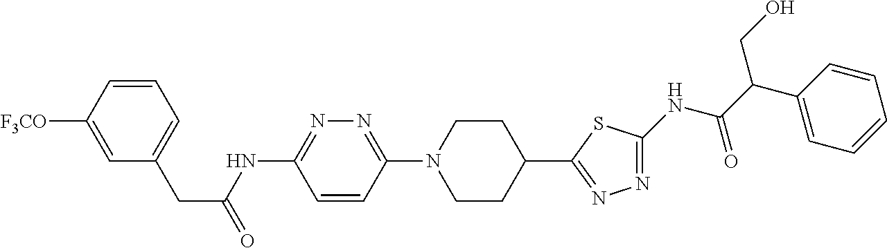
C1=C([F3CO])C=CC=C1CC(=O)NC1=NN=C(N2CCC(C3=NN=C(NC(C(C4=CC=CC=C4)CO)=O)S3)CC2)C=C1
